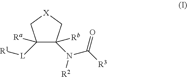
C1([L][R1])([Ra])C(N([R2])C([R3])=O)([Rb])C[X]C1
